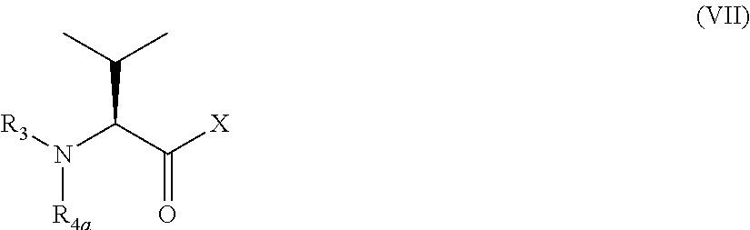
C(C(C([X])=O)N([R3])[R4a])(C)C
